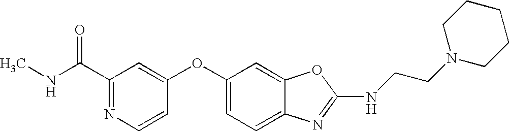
CNC(C1=NC=CC(OC2=CC=C3C(=C2)OC(NCCN2CCCCC2)=N3)=C1)=O
